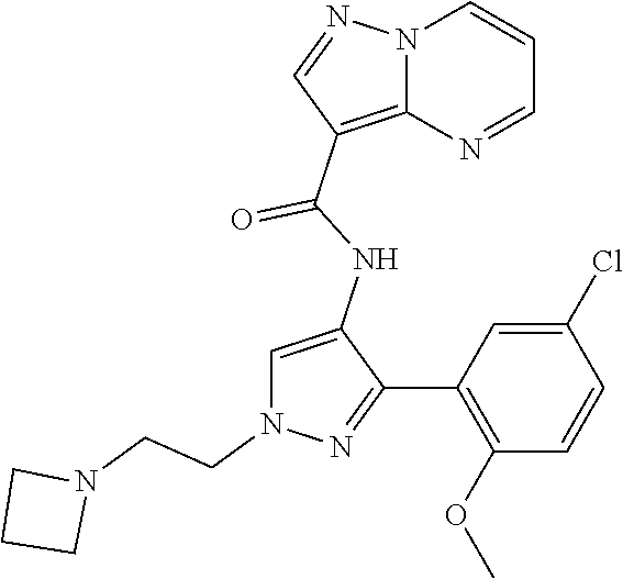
N12C(=C(C(NC3=CN(CCN4CCC4)N=C3C3=C(OC)C=CC(Cl)=C3)=O)C=N1)N=CC=C2
